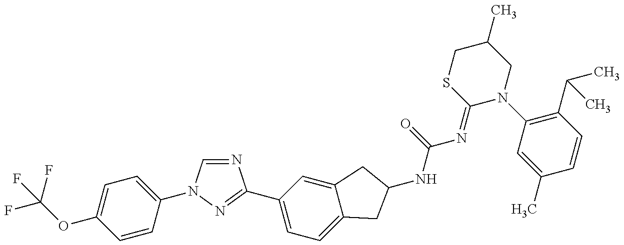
FC(OC1=CC=C(N2C=NC(C3=CC=C4C(=C3)CC(NC(N=C3N(C5=C(C(C)C)C=CC(C)=C5)CC(C)CS3)=O)C4)=N2)C=C1)(F)F
